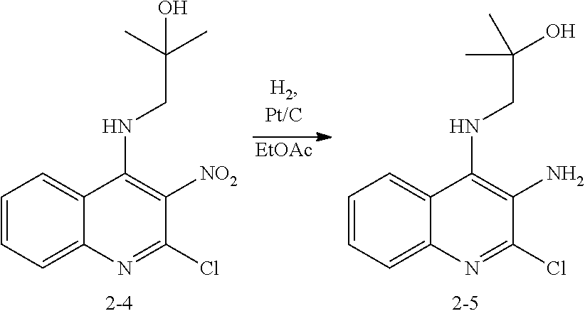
C1=CC=C2C(=C1)C(NCC(C)(C)O)=C([NO2])C(Cl)=N2.[EtOAc].C1=CC=C2C(=C1)C(NCC(C)(C)O)=C(N)C(Cl)=N2
